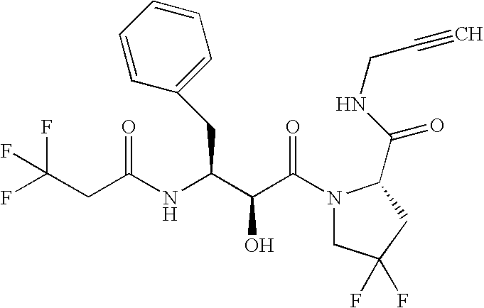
FC(CC(NC(C(C(N1CC(F)(F)CC1C(NCC#C)=O)=O)O)CC1=CC=CC=C1)=O)(F)F
